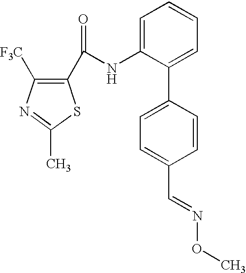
C1(C(NC2=CC=CC=C2C2=CC=C(C=NOC)C=C2)=O)=C([F3C])N=C(C)S1
